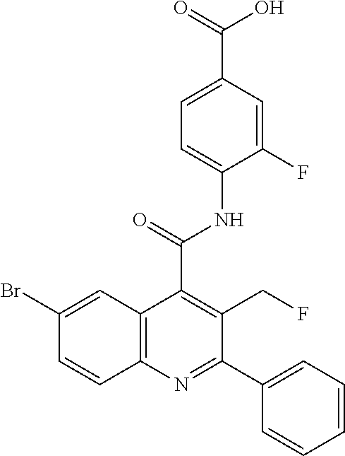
BrC1=CC2=C(C=C1)N=C(C1=CC=CC=C1)C(CF)=C2C(=O)NC1=CC=C(C(=O)O)C=C1F
